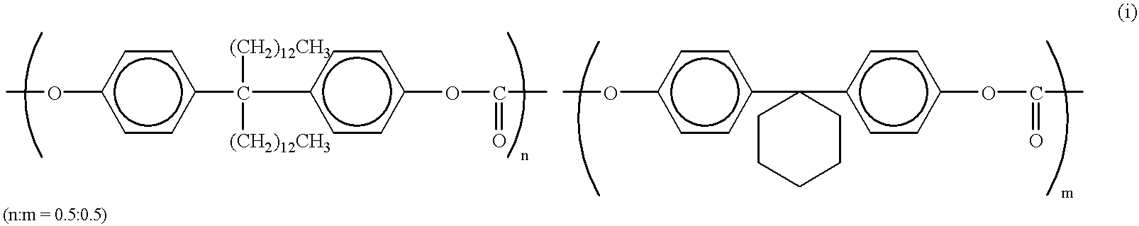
O(c1ccc(C([(CH2)12CH3])([(CH2)12CH3])c2ccc(OC(=O)C)cc2)cc1)C.O(c1ccc(C2(c3ccc(OC(=O)C)cc3)CCCCC2)cc1)C
